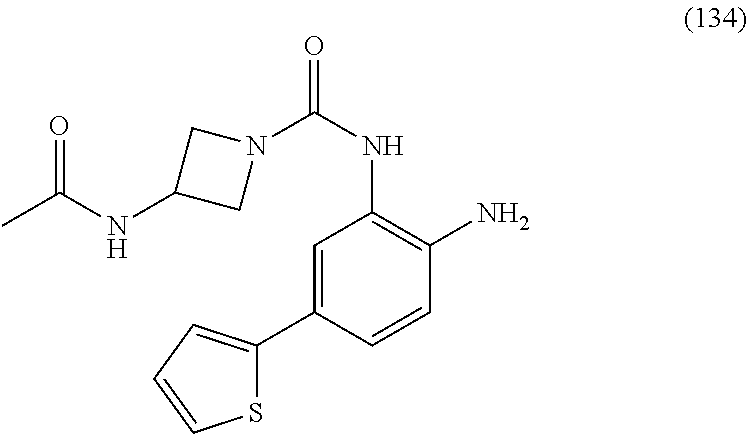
S1C(C2=CC(NC(=O)N3CC(NC(C)=O)C3)=C(N)C=C2)=CC=C1
